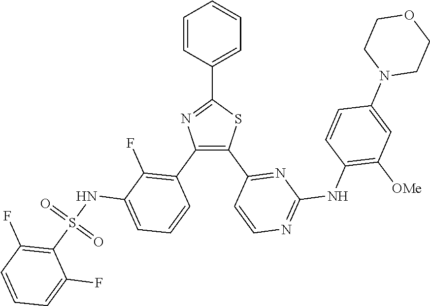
C1=C(C2=NC(C3=C(F)C(NS(C4=C(F)C=CC=C4F)(=O)=O)=CC=C3)=C(C3=NC(NC4=C([OMe])C=C(N5CCOCC5)C=C4)=NC=C3)S2)C=CC=C1
